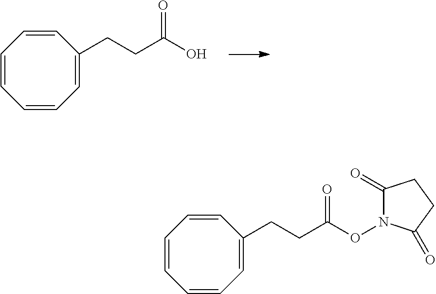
C1=CC=C(CCC(O)=O)C=CC=C1.C1=CC=C(CCC(ON2C(=O)CCC2=O)=O)C=CC=C1
